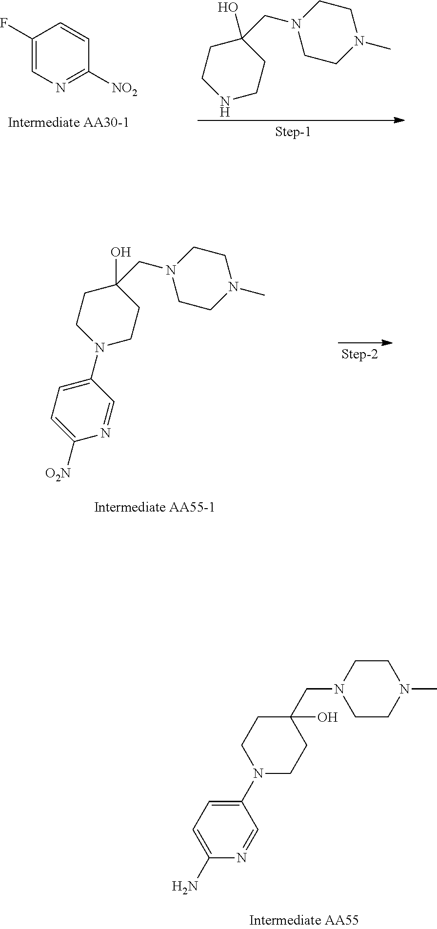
C1(F)=CN=C([NO2])C=C1.N1CCC(CN2CCN(C)CC2)(O)CC1.N1(C2=CC=C([O2N])N=C2)CCC(CN2CCN(C)CC2)(O)CC1.C1(N)=CC=C(N2CCC(O)(CN3CCN(C)CC3)CC2)C=N1
